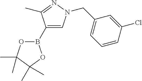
B1(C2=CN(CC3=CC=CC(Cl)=C3)N=C2C)OC(C)(C)C(C)(C)O1
